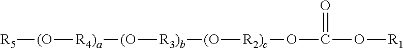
[R5][(O][R4)a][(O][R3)b][(O][R2)c]OC(O[R1])=O
